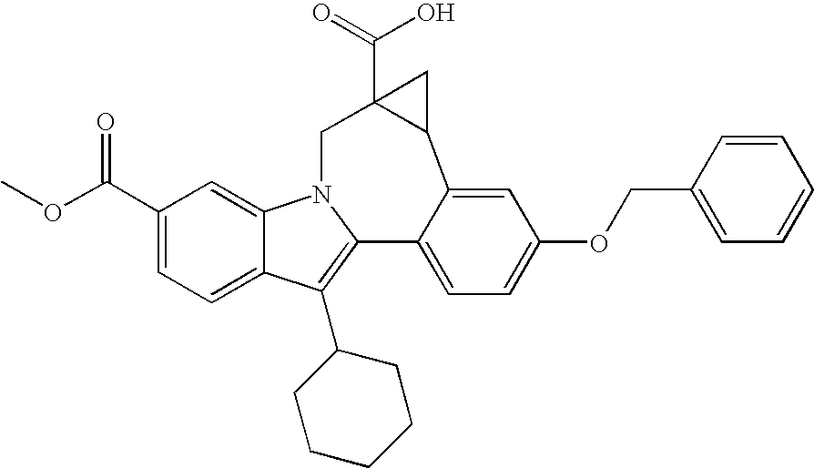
OC(=O)C12C(C3=CC(OCC4=CC=CC=C4)=CC=C3C3=C(C4CCCCC4)C4=CC=C(C(=O)OC)C=C4N3C1)C2
